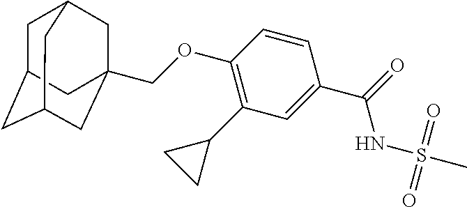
C(OC1=C(C2CC2)C=C(C(=O)NS(C)(=O)=O)C=C1)C12CC3CC(CC(C1)C3)C2
